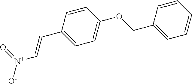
O=[N+]([O-])C=CC1=CC=C(OCC2=CC=CC=C2)C=C1
